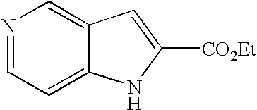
N1=CC=C2C(=C1)C=C([CO2Et])N2
